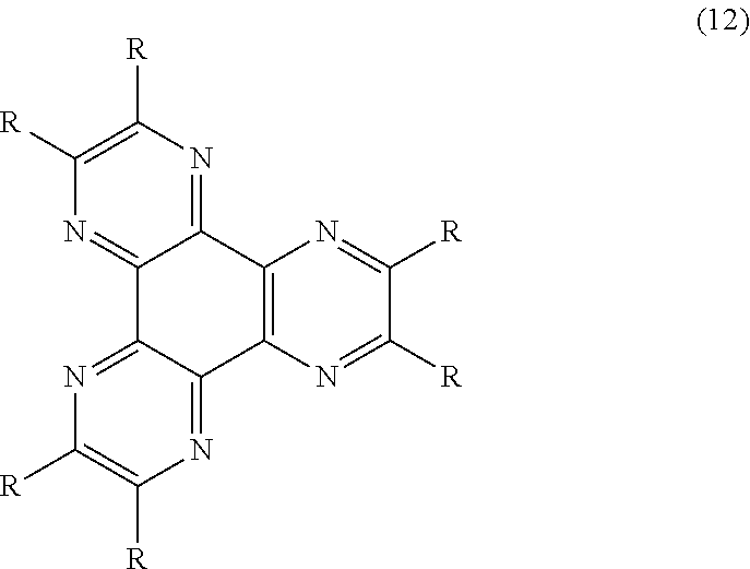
C12=NC([R])=C([R])N=C1C1=NC([R])=C([R])N=C1C1=C2N=C([R])C([R])=N1
